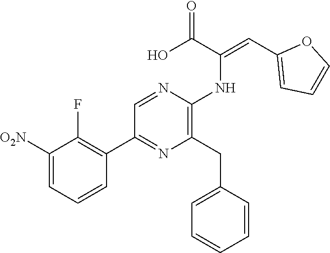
C1([O2N])=CC=CC(C2=NC(CC3=CC=CC=C3)=C(NC(=CC3=CC=CO3)C(O)=O)N=C2)=C1F
